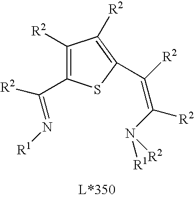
C1([R2])=C(C(=N[R1])[R2])SC(C(=C(N([R1])[R2])[R2])[R2])=C1[R2]
